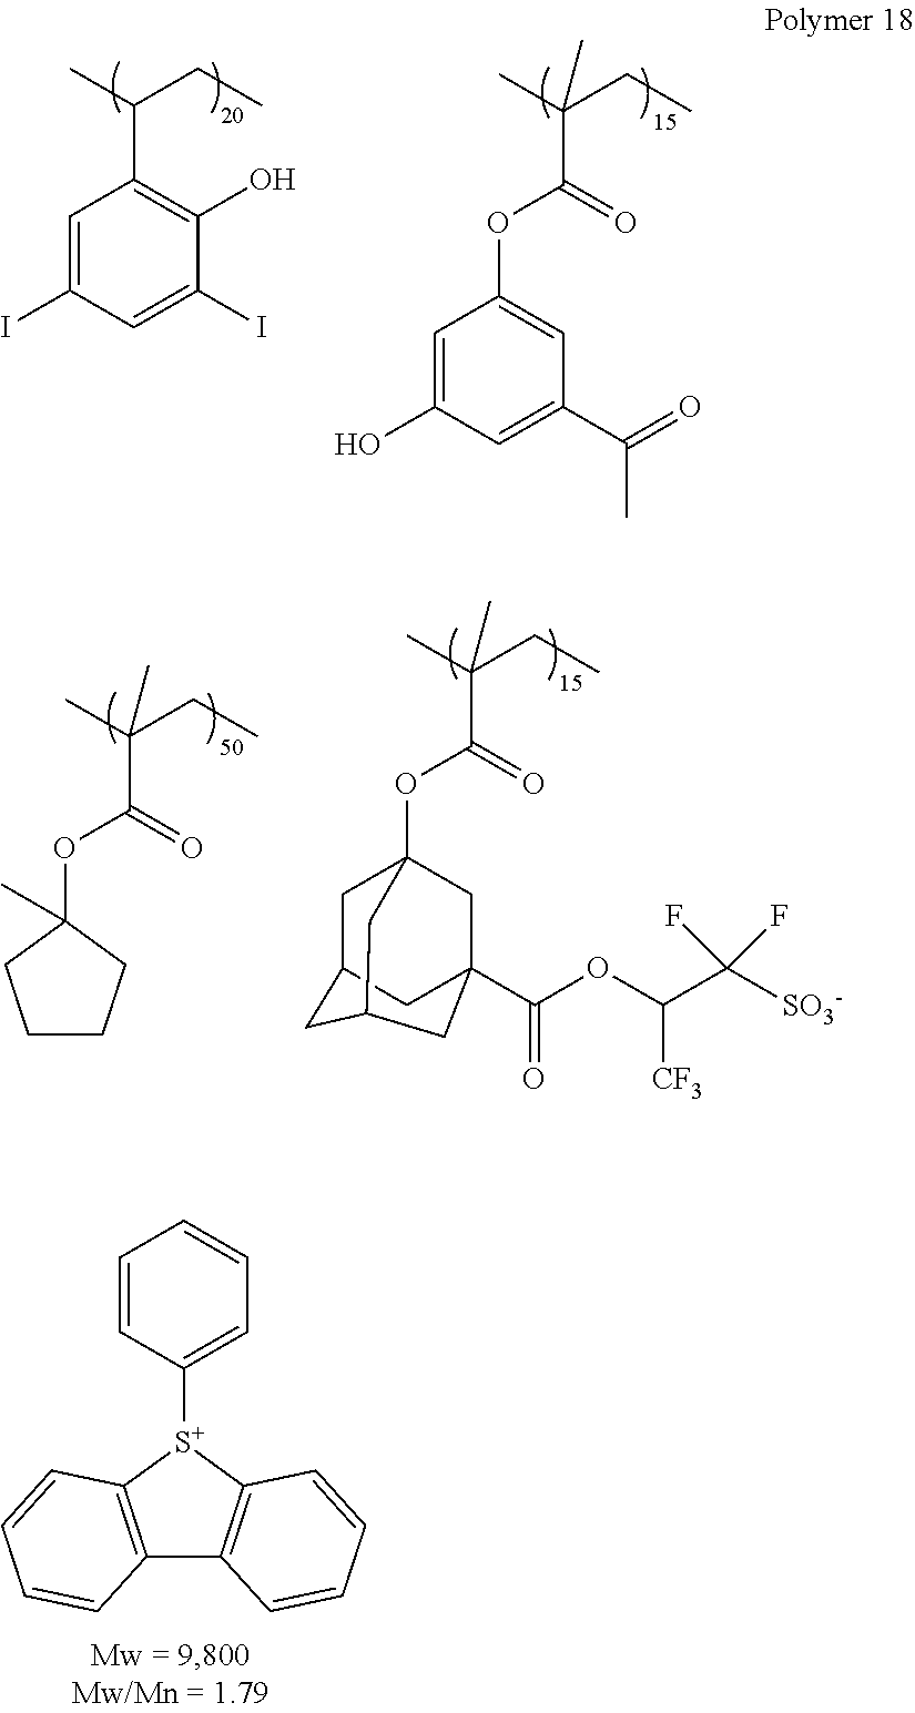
C1=CC([S+]2C3=C(C4=C2C=CC=C4)C=CC=C3)=CC=C1.C1=C(I)C=C(I)C(O)=C1C(CC)C.C1(OC(C(C)(CC)C)=O)=CC(C(=O)C)=CC(O)=C1.C12(OC(C(C)(CC)C)=O)CC3CC(C1)CC(C(OC(C([SO3-])(F)F)[CF3])=O)(C2)C3.C1CCC(C)(OC(C(C)(CC)C)=O)C1
